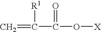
C=C([R1])C(=O)O[X]
